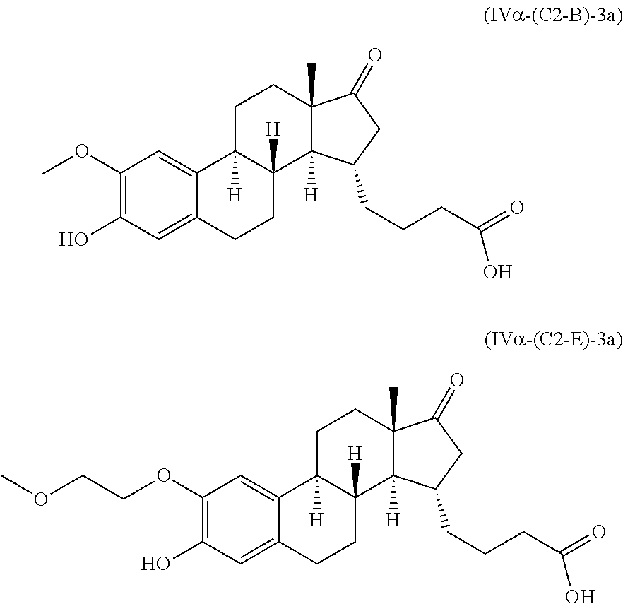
C1(OC)=C(O)C=C2C(=C1)C1([H])C([H])(CC2)C2([H])C(C)(CC1)C(=O)CC2CCCC(=O)O.C1(OCCOC)=C(O)C=C2C(=C1)C1([H])C([H])(CC2)C2([H])C(C)(CC1)C(=O)CC2CCCC(=O)O
